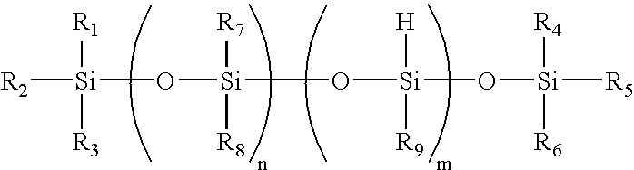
[R2][Si]([R1])([R3])O[Si]([R7])([R8])O[Si]([R9])(O[Si]([R4])([R6])[R5])[H]
